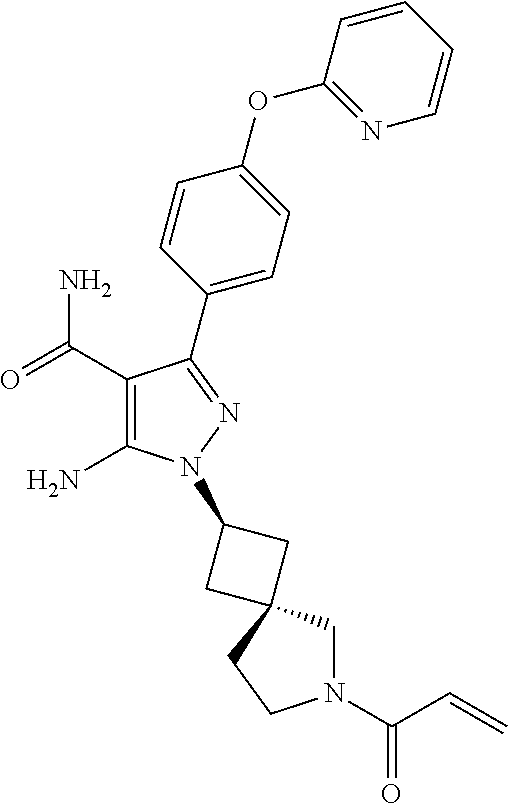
C1(C(=O)N)=C(N)N(C2CC3(CN(C(=O)C=C)CC3)C2)N=C1C1=CC=C(OC2=NC=CC=C2)C=C1
